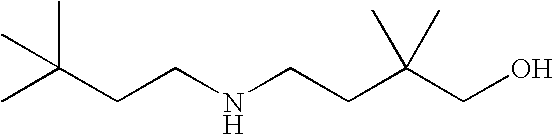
CC(C)(C)CCNCCC(CO)(C)C
